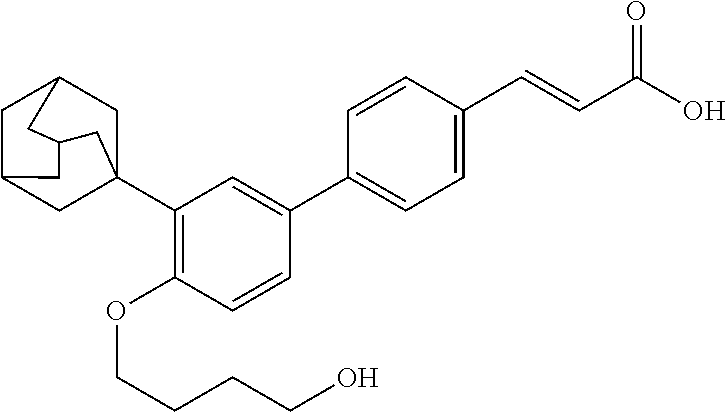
C1C2CC3(C4=C(OCCCCO)C=CC(C5=CC=C(C=CC(O)=O)C=C5)=C4)CC1CC(C2)C3
